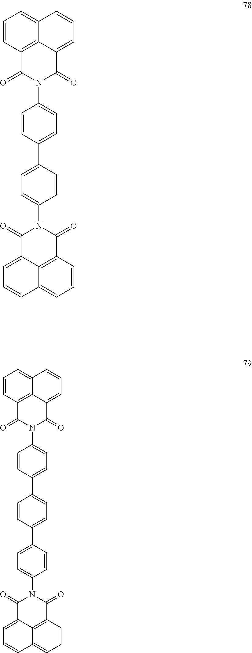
C1=CC2=C3C(=C1)C=CC=C3C(=O)N(C1=CC=C(C3=CC=C(N4C(=O)C5=CC=CC6=CC=CC(=C56)C4=O)C=C3)C=C1)C2=O.C1=CC2=C3C(=C1)C=CC=C3C(=O)N(C1=CC=C(C3=CC=C(C4=CC=C(N5C(=O)C6=CC=CC7=CC=CC(=C67)C5=O)C=C4)C=C3)C=C1)C2=O
